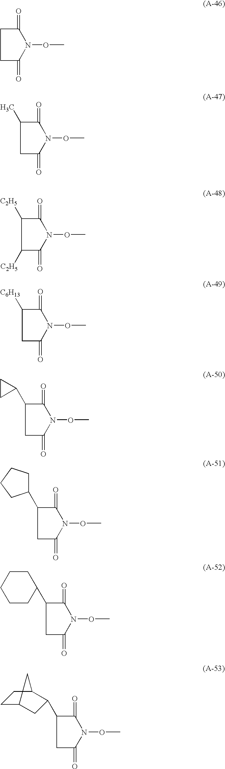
N1(OC)C(=O)CCC1=O.N1(OC)C(=O)CC(C)C1=O.N1(OC)C(=O)C([C2H5])C([C2H5])C1=O.N1(OC)C(=O)CC([C6H13])C1=O.N1(OC)C(=O)CC(C2CC2)C1=O.N1(OC)C(=O)CC(C2CCCC2)C1=O.N1(OC)C(=O)CC(C2CCCCC2)C1=O.N1(OC)C(=O)CC(C2CC3CCC2C3)C1=O
